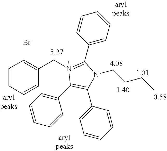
C1=CC=CC(CN2=C(C3=CC=CC=C3)N(CCCC)C(C3=CC=CC=C3)=C2C2=CC=CC=C2)=C1.[Br-]
